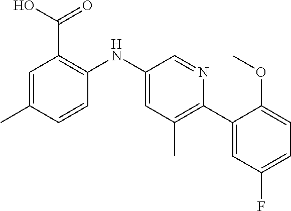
C1=C(C)C=CC(NC2=CC(C)=C(C3=CC(F)=CC=C3OC)N=C2)=C1C(O)=O
